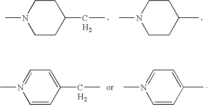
N1(C)CCC(CC)CC1.[H2].N1(C)CCC(C)CC1.N1(C)=CC=C(C)C=C1.N1(C)=CC=C(CC)C=C1.[H2]
